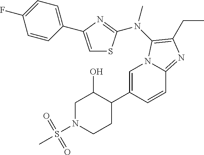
C1=C(C2C(O)CN(S(=O)(=O)C)CC2)C=CC2=NC(CC)=C(N(C)C3=NC(C4=CC=C(F)C=C4)=CS3)N12
